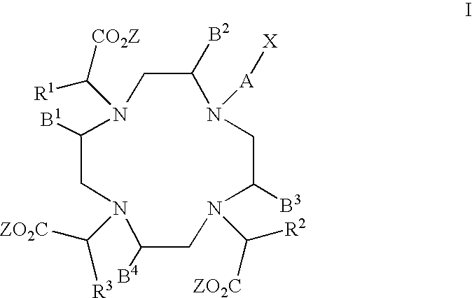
N1(C([R2])[ZO2C])C([B3])CN([A][X])C([B2])CN(C([CO2Z])[R1])C([B1])CN(C([ZO2C])[R3])C([B4])C1
